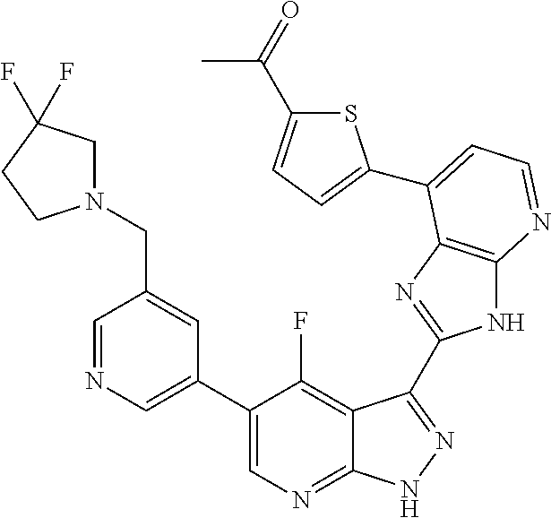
C1=NC=C(C2=CN=C3C(=C2F)C(C2=NC4=C(N2)N=CC=C4C2=CC=C(C(=O)C)S2)=NN3)C=C1CN1CC(F)(F)CC1
